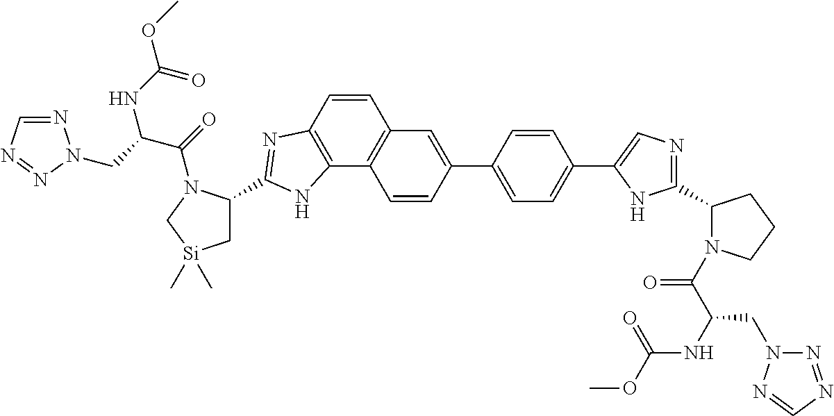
C1(C2=CC3=C(C4=C(C=C3)N=C(C3C[Si](C)(C)CN3C(=O)C(CN3N=CN=N3)NC(OC)=O)N4)C=C2)=CC=C(C2=CN=C(C3N(C(C(NC(OC)=O)CN4N=NC=N4)=O)CCC3)N2)C=C1
